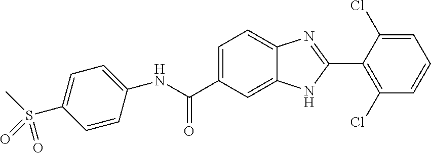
N(C(C1=CC=C2C(=C1)NC(C1=C(Cl)C=CC=C1Cl)=N2)=O)C1=CC=C(S(C)(=O)=O)C=C1
